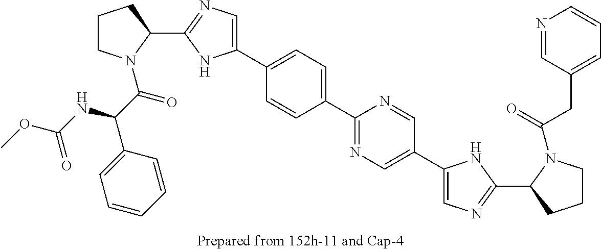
C1CN(C(=O)C(NC(OC)=O)C2=CC=CC=C2)C(C2=NC=C(C3=CC=C(C4=NC=C(C5=CN=C(C6N(C(=O)CC7=CC=CN=C7)CCC6)N5)C=N4)C=C3)N2)C1
